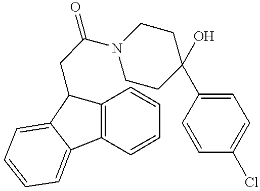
C1=CC(C2(O)CCN(C(CC3C4=C(C=CC=C4)C4=CC=CC=C34)=O)CC2)=CC=C1Cl
